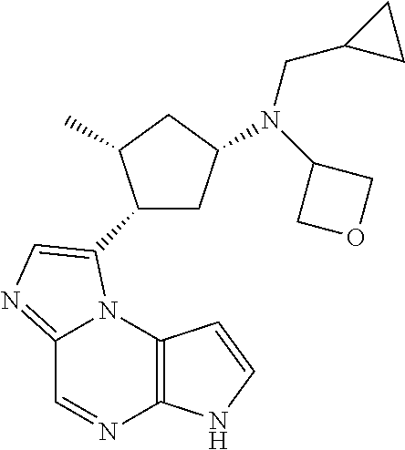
C12=NC=C(C3CC(N(CC4CC4)C4COC4)CC3C)N1C1=C(N=C2)NC=C1
